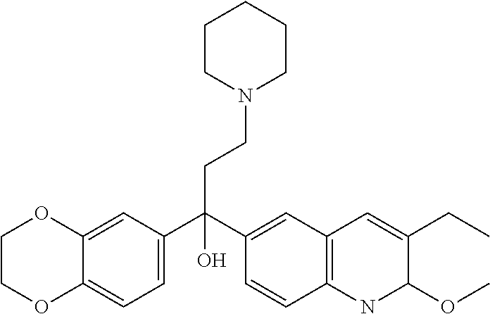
C1COC2=CC=C(C(C3=CC4=C(C=C3)NC(OC)C(CC)=C4)(O)CCN3CCCCC3)C=C2O1
